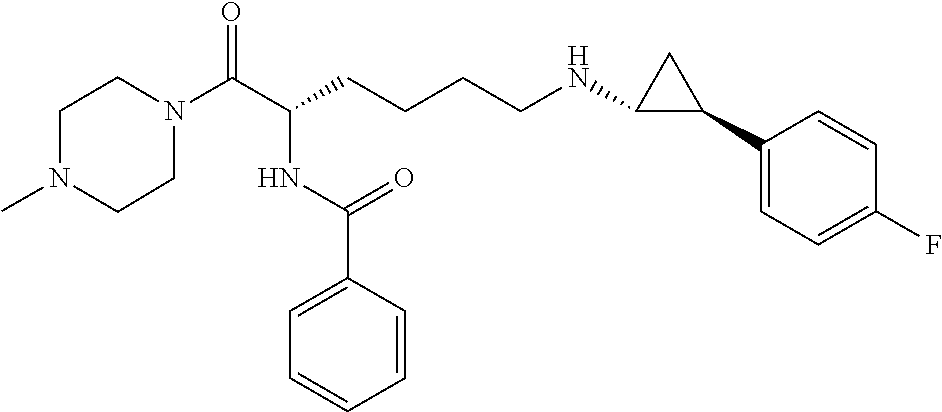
C1N(C(C(CCCCNC2C(C3=CC=C(F)C=C3)C2)NC(C2=CC=CC=C2)=O)=O)CCN(C)C1
